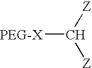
[PEG-X]C([Z])[Z]
